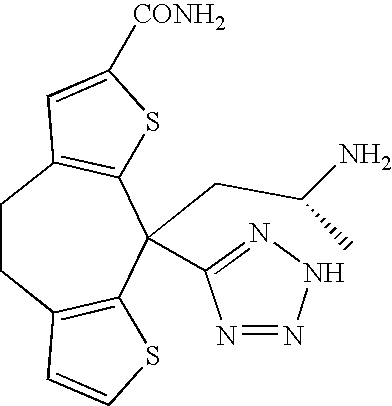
C1CC2=C(C(CC(N)C)(C3=NNN=N3)C3=C1C=C([CONH2])S3)SC=C2
